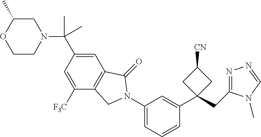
C1C(C)OCCN1C(C1=CC2=C(C([F3C])=C1)CN(C1=CC=CC(C3(CC4=NN=CN4C)CC([CN])C3)=C1)C2=O)(C)C
